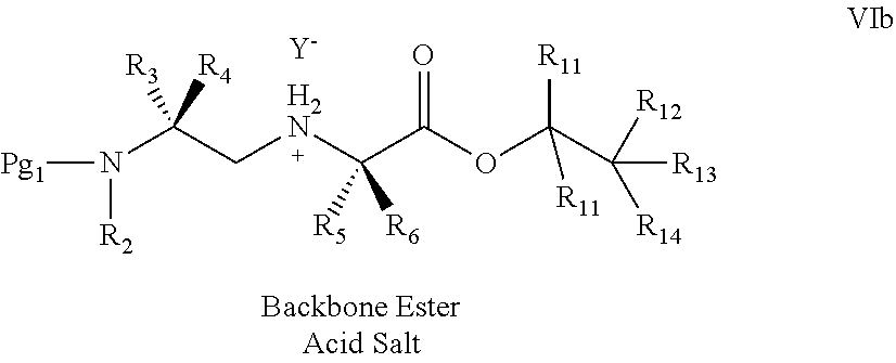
[Pg1]N(C(C[H2N]C(C(OC(C([R13])([R14])[R12])([R11])[R11])=O)([R5])[R6])([R3])[R4])[R2].[Y]
